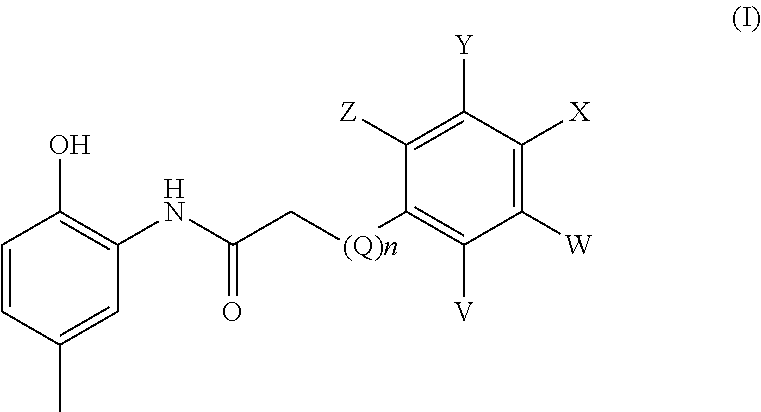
C1=CC(C)=CC(NC(C[(Q)n]C2=C([V])C([W])=C([X])C([Y])=C2[Z])=O)=C1O
